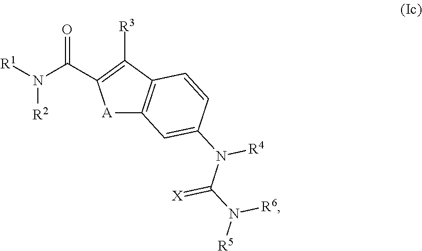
O=C(C1=C([R3])C2=C([A]1)C=C(N(C(N([R5])[R6])=[X])[R4])C=C2)N([R1])[R2]
